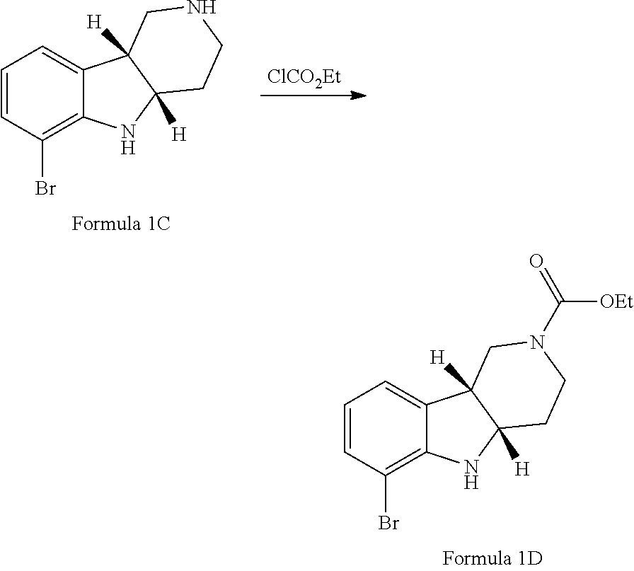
C1=CC(Br)=C2C(=C1)C1([H])C([H])(N2)CCN(C(=O)[OEt])C1.C1=CC(Br)=C2C(=C1)C1([H])C([H])(N2)CCNC1.[ClCO2Et]
